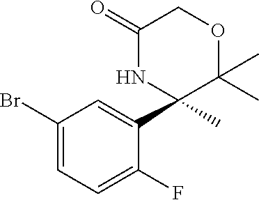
C1(Br)=CC=C(F)C(C2(C)C(C)(C)OCC(=O)N2)=C1
